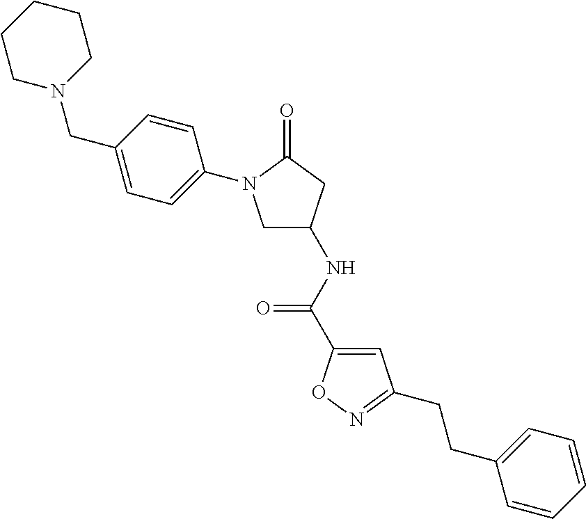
C1N(CC2=CC=C(N3CC(NC(C4=CC(CCC5=CC=CC=C5)=NO4)=O)CC3=O)C=C2)CCCC1
